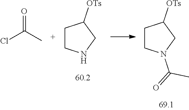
C1CNCC1[OTs].C1CN(C(C)=O)CC1[OTs].ClC(C)=O
